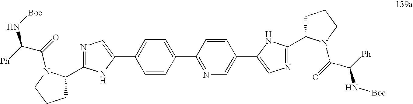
C1C(C2=NC=C(C3=CC=C(C4=NC=C(C5=CN=C(C6CCCN6C(=O)C([Ph])N[Boc])N5)C=C4)C=C3)N2)N(C(=O)C([Ph])N[Boc])CC1
